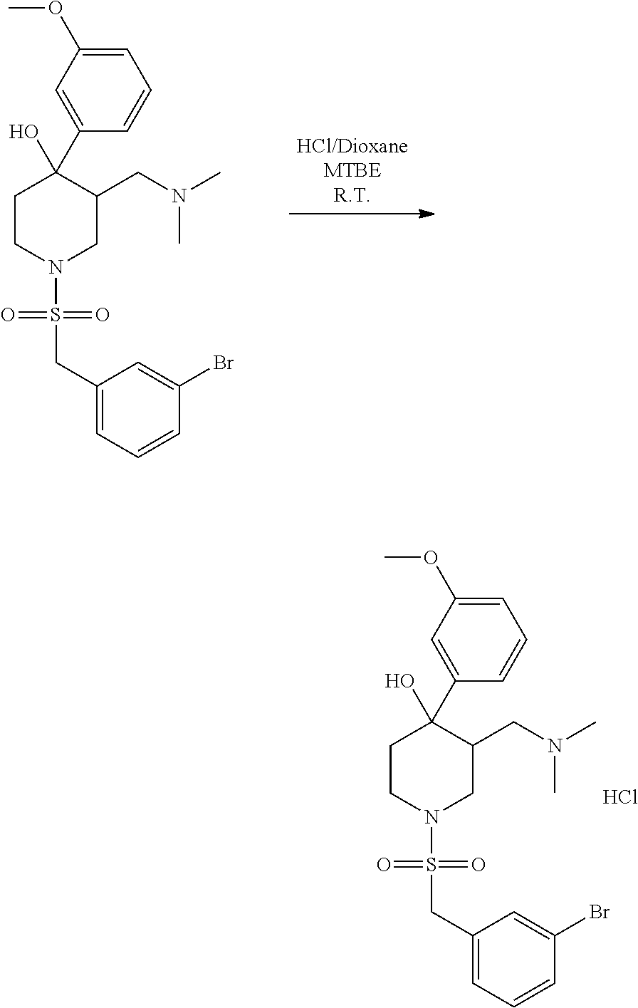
C1(CS(=O)(=O)N2CC(CN(C)C)C(C3=CC(OC)=CC=C3)(O)CC2)=CC=CC(Br)=C1.Cl.C1(CS(=O)(=O)N2CC(CN(C)C)C(C3=CC(OC)=CC=C3)(O)CC2)=CC=CC(Br)=C1
